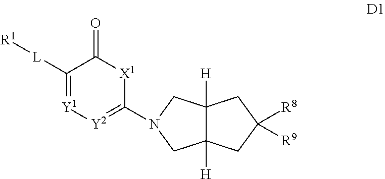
C12([H])C([H])(CC([R8])([R9])C1)CN(C1=[Y2][Y1]=C([L][R1])C(=O)[X1]1)C2
